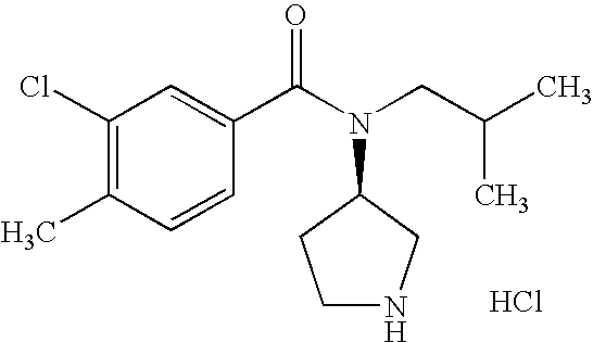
C1(Cl)=C(C)C=CC(C(N(CC(C)C)C2CCNC2)=O)=C1.Cl
